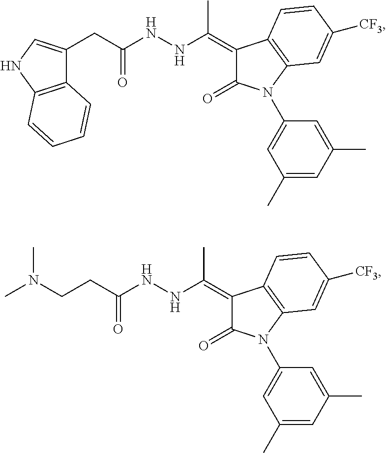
C(C(NNC(C)=C1C(=O)N(C2=CC(C)=CC(C)=C2)C2=C1C=CC([CF3])=C2)=O)C1=CNC2=C1C=CC=C2.C(C(NNC(C)=C1C(=O)N(C2=CC(C)=CC(C)=C2)C2=C1C=CC([CF3])=C2)=O)CN(C)C
